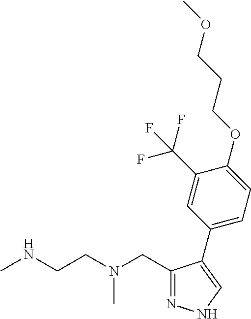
C1(CN(CCNC)C)=NNC=C1C1=CC=C(OCCCOC)C(C(F)(F)F)=C1
